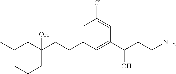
C(C(CCC1=CC(Cl)=CC(C(CCN)O)=C1)(CCC)O)CC
